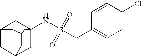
C12CC3CC(NS(=O)(=O)CC4=CC=C(Cl)C=C4)(C1)CC(C2)C3
